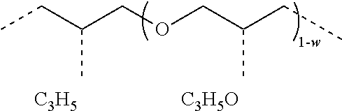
CCC(COCC(CC)C)C.[C3H5].[C3H5O]
